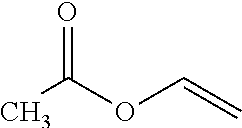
C(=C)OC(=O)C
